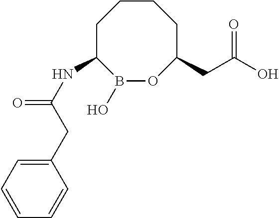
C1CCC(NC(=O)CC2=CC=CC=C2)B(O)OC(CC(O)=O)C1
